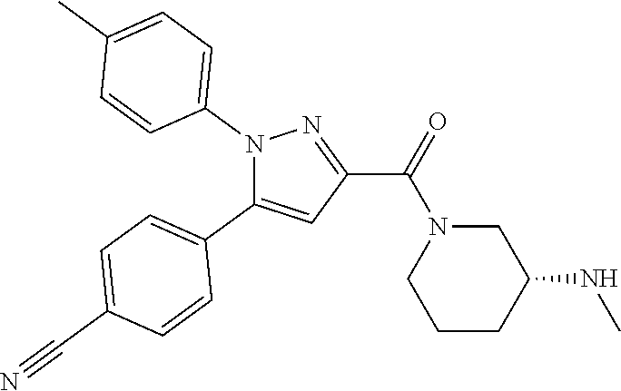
C1=C(C#N)C=CC(C2=CC(C(=O)N3CCCC(NC)C3)=NN2C2=CC=C(C)C=C2)=C1
